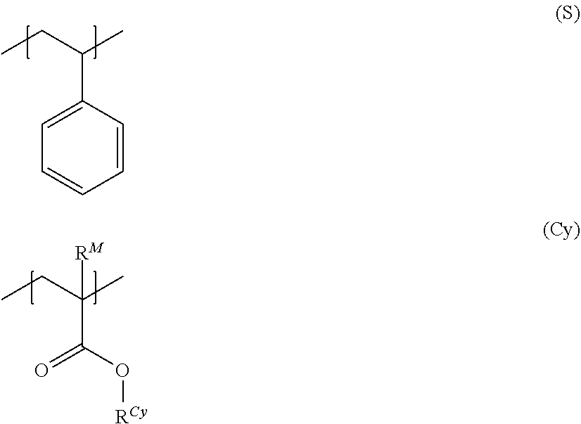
CCC(C)(C(O[RCy])=O)[RM].C1=CC(C(CC)C)=CC=C1
